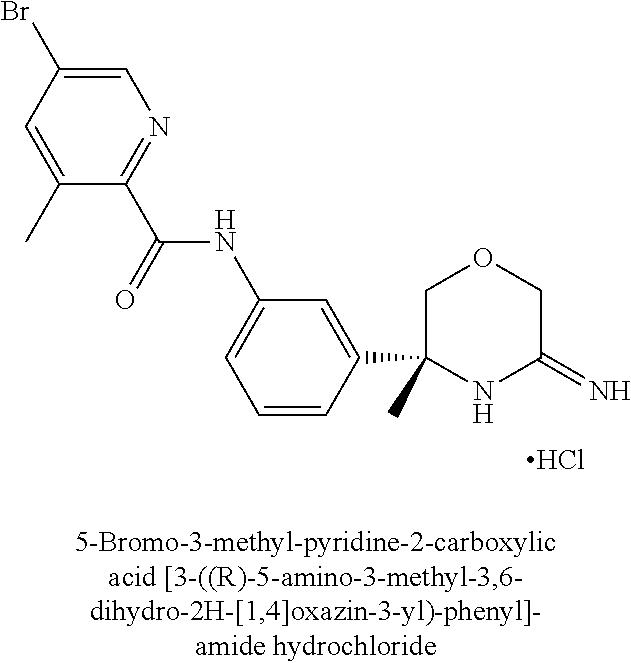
Cl.C1(C2=CC(NC(C3=NC=C(Br)C=C3C)=O)=CC=C2)(C)NC(=N)COC1
